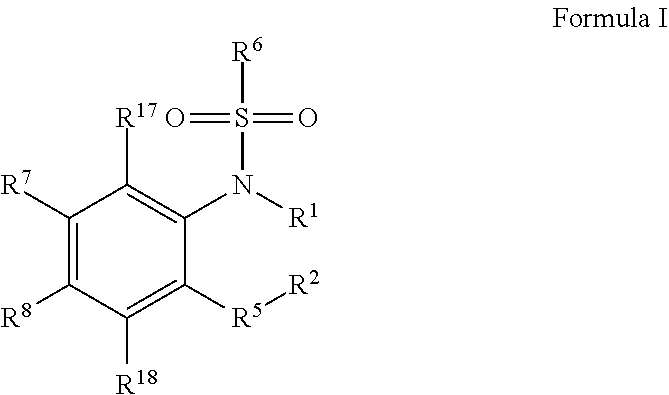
C1([R7])=C([R8])C([R18])=C([R5][R2])C(N([R1])S([R6])(=O)=O)=C1[R17]
